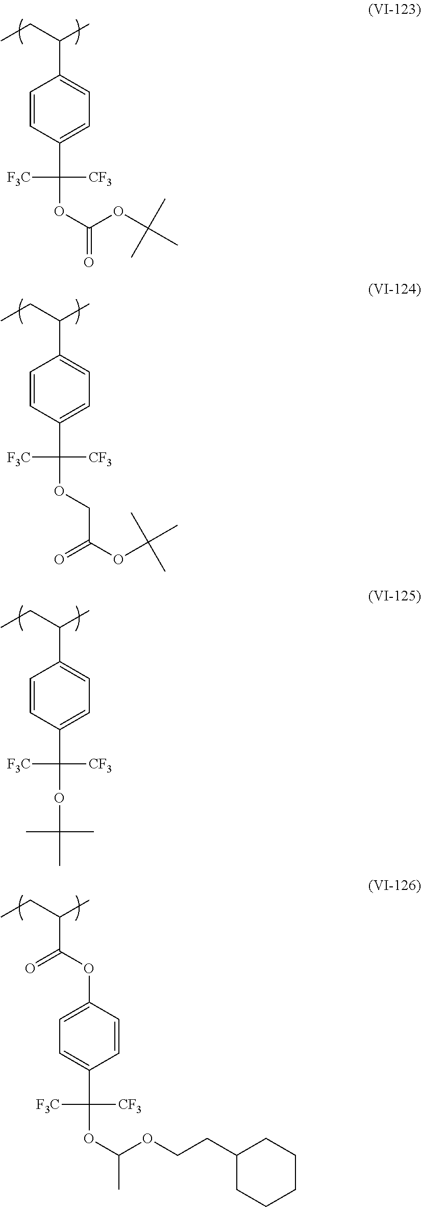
CCC(C)C1=CC=C(C(OC(OC(C)(C)C)=O)([CF3])[F3C])C=C1.CCC(C)C1=CC=C(C(OCC(=O)OC(C)(C)C)([CF3])[F3C])C=C1.CCC(C)C1=CC=C(C(OC(C)(C)C)([CF3])[F3C])C=C1.CCC(C)C(=O)OC1=CC=C(C([F3C])([CF3])OC(OCCC2CCCCC2)C)C=C1
